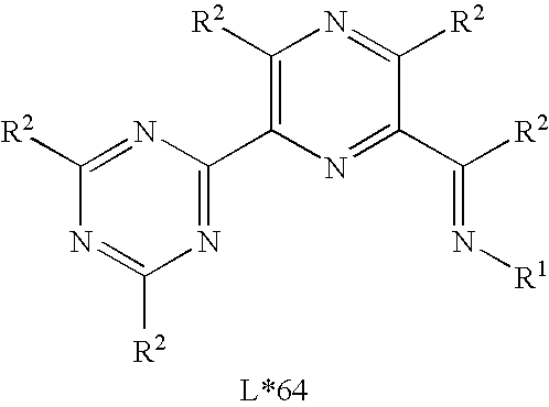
C1([R2])=C(C2=NC([R2])=NC([R2])=N2)N=C(C([R2])=N[R1])C([R2])=N1
